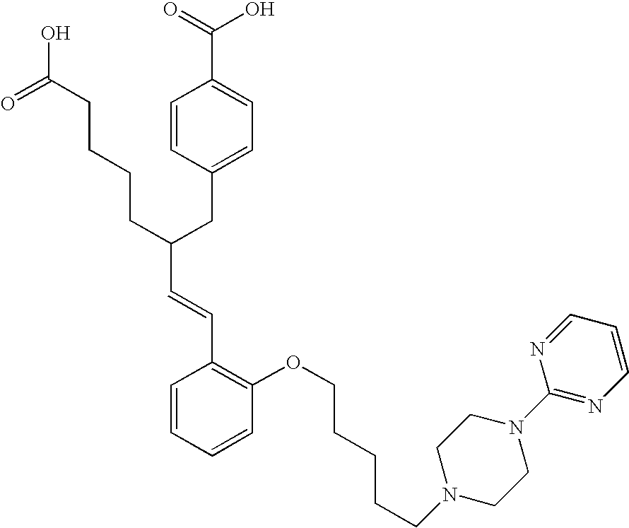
C(C(CC1=CC=C(C(=O)O)C=C1)CCCCC(O)=O)=CC1=C(OCCCCCN2CCN(C3=NC=CC=N3)CC2)C=CC=C1
